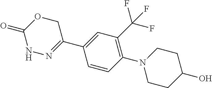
C1OC(=O)NN=C1C1=CC(C(F)(F)F)=C(N2CCC(O)CC2)C=C1
